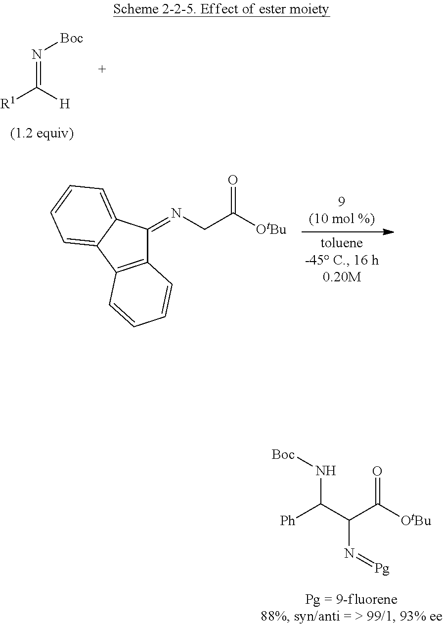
C12=C(C3=CC=CC=C3C1=NCC(=O)[OtBu])C=CC=C2.[Ph]C(N[Boc])C(N=[Pg])C(=O)[OtBu].[R1]C(=N[Boc])[H]
